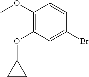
C1(Br)=CC(OC2CC2)=C(OC)C=C1
